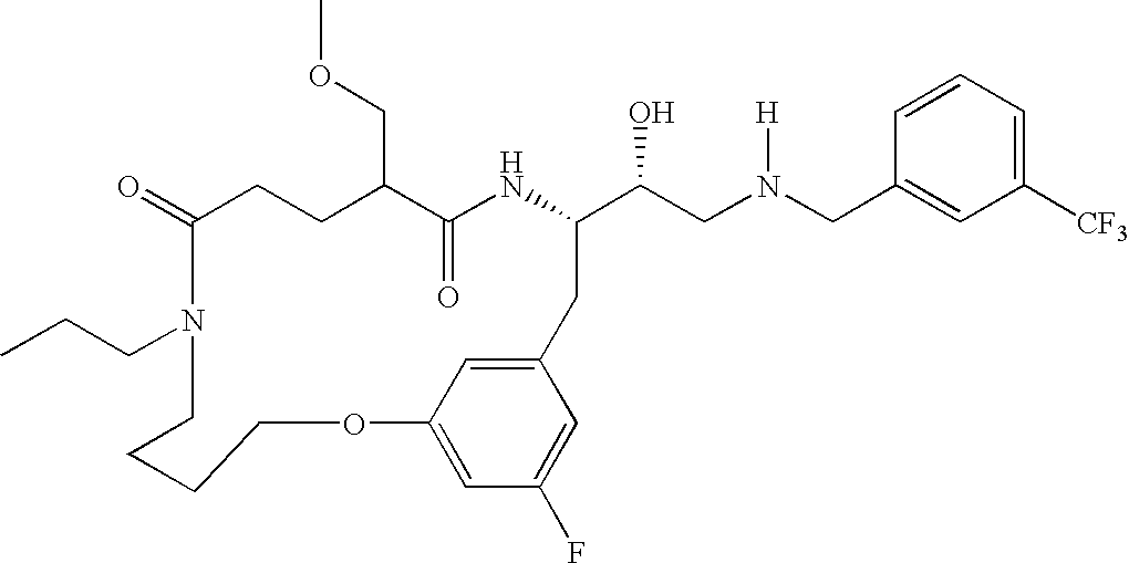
C1(=O)CCC(COC)C(=O)NC(C(CN(CC2=CC([CF3])=CC=C2)[H])O)CC2=CC(=CC(F)=C2)OCCCCN1CCC
